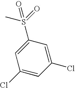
C1(Cl)=CC(S(=O)(C)=O)=CC(Cl)=C1
